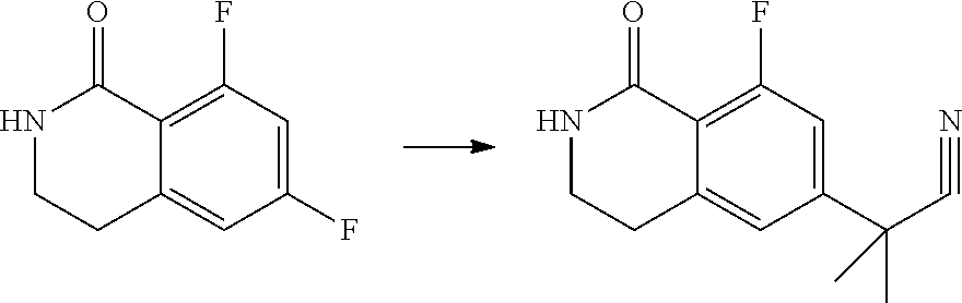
C1(F)=CC(F)=C2C(=C1)CCNC2=O.C1(C(C#N)(C)C)=CC(F)=C2C(=C1)CCNC2=O
